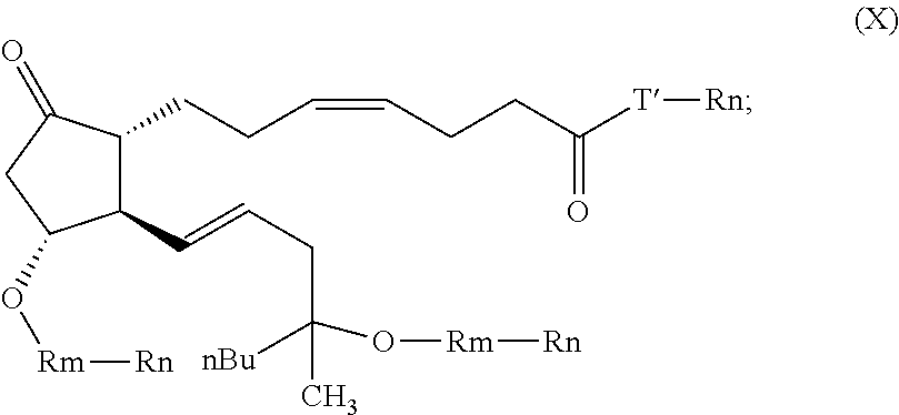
C(CC=CCCC([T][Rn])=O)C1C(C=CCC(O[Rm][Rn])([nBu])C)C(O[Rm][Rn])CC1=O
